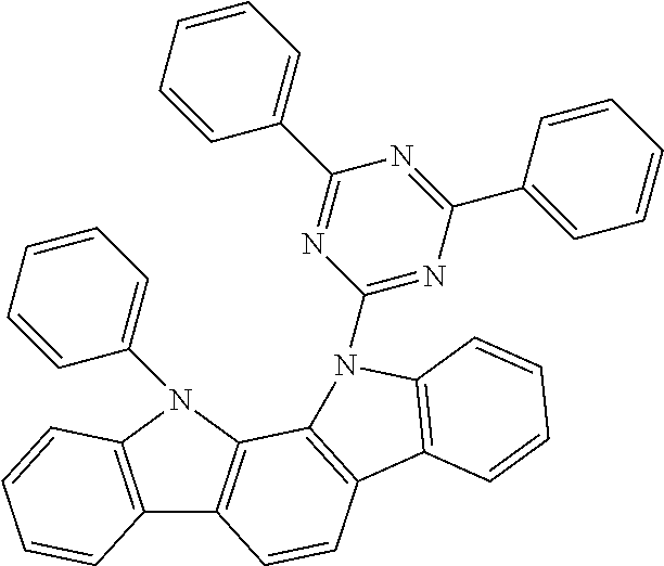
C12=C(C=CC=C1)N(C1=CC=CC=C1)C1=C2C=CC2=C1N(C1=NC(C3=CC=CC=C3)=NC(C3=CC=CC=C3)=N1)C1=C2C=CC=C1
